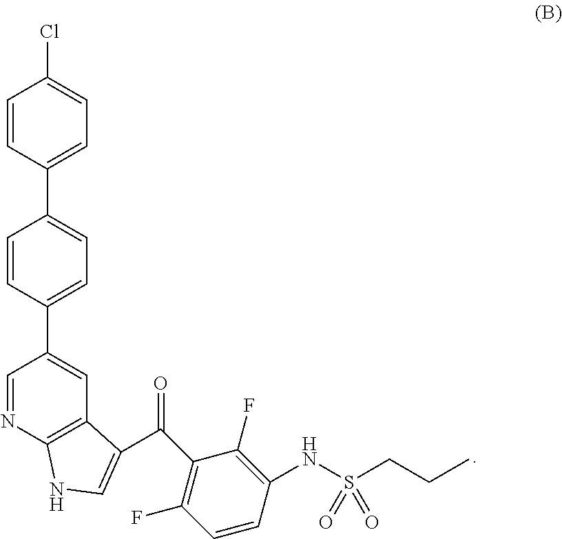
C(C1=C(F)C=CC(NS(CCC)(=O)=O)=C1F)(=O)C1=CNC2=C1C=C(C1=CC=C(C3=CC=C(Cl)C=C3)C=C1)C=N2
